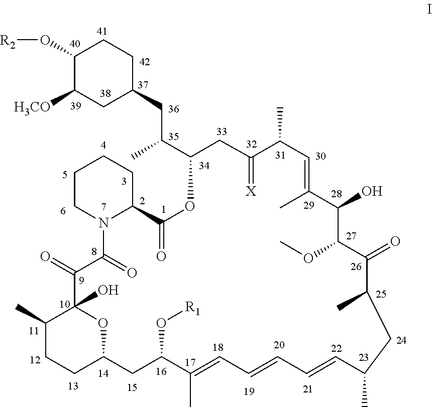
C1(O[R2])C([H3CO])CC(CC(C2OC(=O)C3CCCCN3C(=O)C(=O)C3(O)C(C)CCC(O3)CC(O[R1])C(C)=CC=CC=CC(C)CC(C)C(=O)C(OC)C(O)C(C)=CC(C)C(=[X])C2)C)CC1
